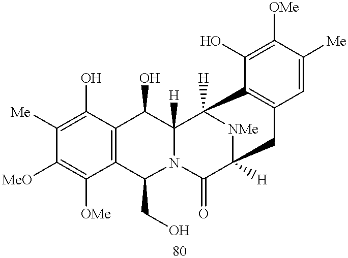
C12=C(C(O)=C([Me])C([MeO])=C1[OMe])C(O)C1([H])N(C2CO)C(=O)C2([H])[NMe]C1([H])C1=C(C=C([Me])C([OMe])=C1O)C2
